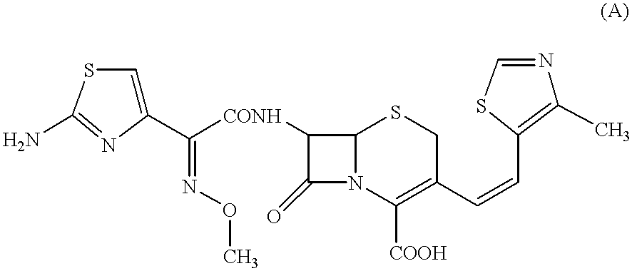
C1(C(=NOC)[CONH]C2C(=O)N3C2SCC(C=CC2=C(C)N=CS2)=C3[COOH])=CSC(N)=N1
